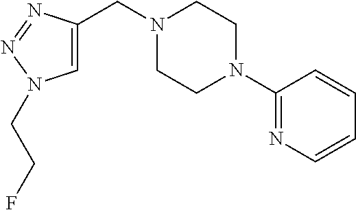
C1=C(CN2CCN(C3=NC=CC=C3)CC2)N=NN1CCF
